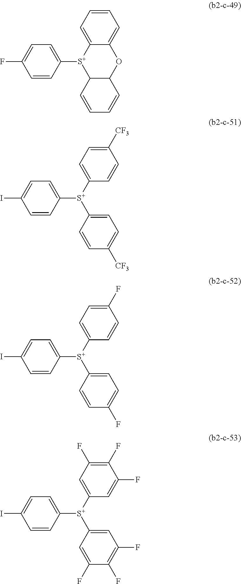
C12=CC=CC=C1OC1C([S+]2C2=CC=C(F)C=C2)C=CC=C1.C1=CC([S+](C2=CC=C([CF3])C=C2)C2=CC=C([CF3])C=C2)=CC=C1I.C1=CC([S+](C2=CC=C(F)C=C2)C2=CC=C(F)C=C2)=CC=C1I.C1=CC([S+](C2=CC(F)=C(F)C(F)=C2)C2=CC(F)=C(F)C(F)=C2)=CC=C1I
